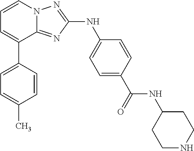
C1=CN2C(=NC(NC3=CC=C(C(=O)NC4CCNCC4)C=C3)=N2)C(C2=CC=C(C)C=C2)=C1
